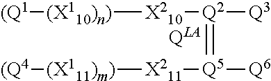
[(Q1][(X110)n)][X210][Q2](=[Q5]([X211][(X111)m)][(Q4])[Q6])[Q3]
